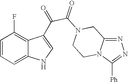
N1=C2N(C([Ph])=N1)CCN(C(=O)C(=O)C1=CNC3=CC=CC(F)=C31)C2
